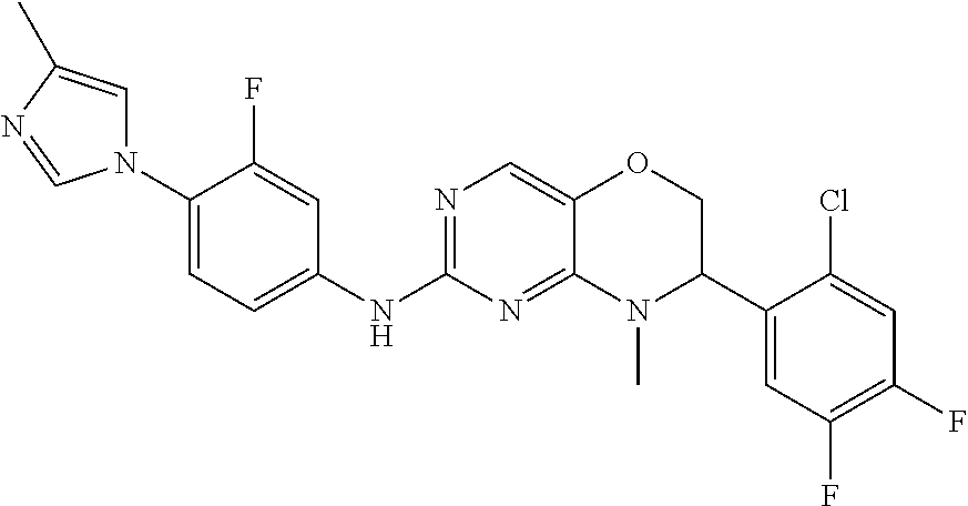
N1(C2=CC=C(NC3=NC=C4C(=N3)N(C)C(C3=CC(F)=C(F)C=C3Cl)CO4)C=C2F)C=C(C)N=C1
